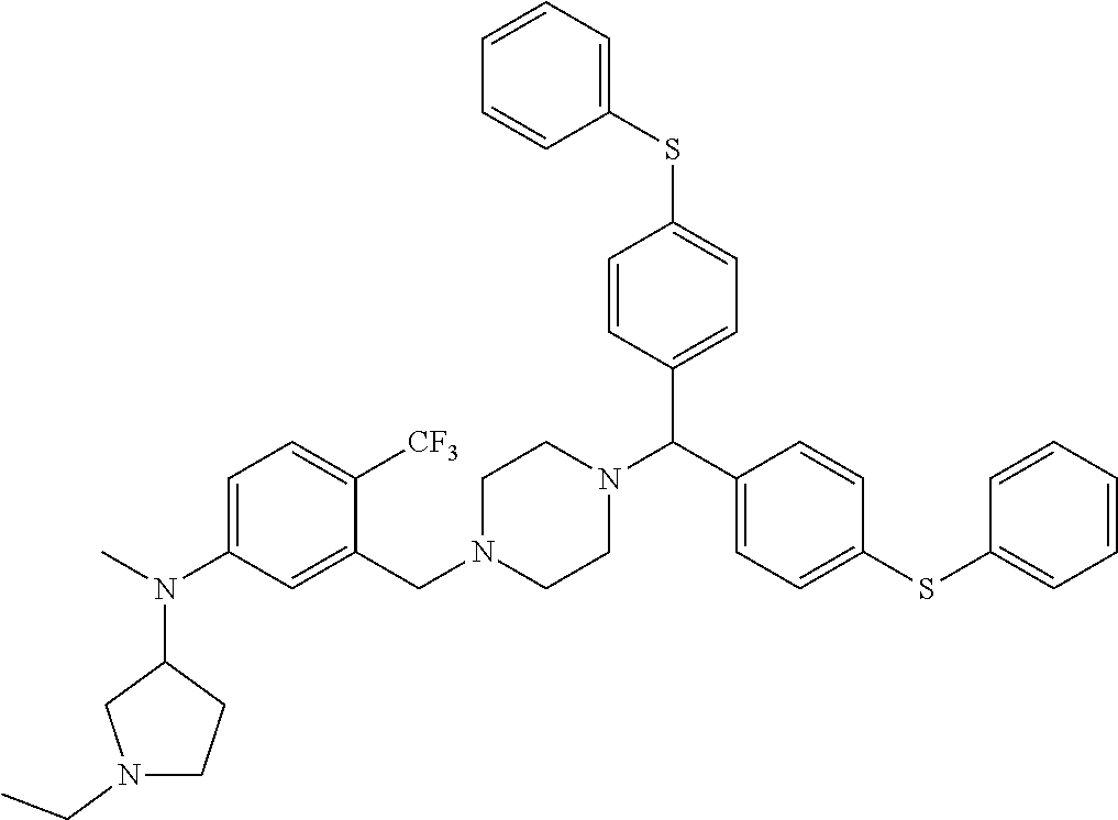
C1=C(N(C2CN(CC)CC2)C)C=C(CN2CCN(C(C3=CC=C(SC4=CC=CC=C4)C=C3)C3=CC=C(SC4=CC=CC=C4)C=C3)CC2)C([CF3])=C1
